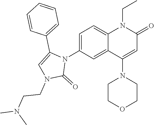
N1(C2=CC=C3C(=C2)C(N2CCOCC2)=CC(=O)N3CC)C(C2=CC=CC=C2)=CN(CCN(C)C)C1=O
